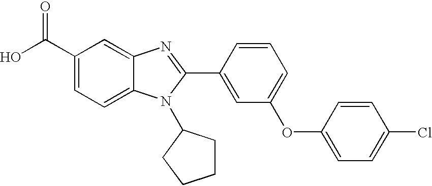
C1(C(O)=O)=CC=C2C(=C1)N=C(C1=CC(OC3=CC=C(Cl)C=C3)=CC=C1)N2C1CCCC1
